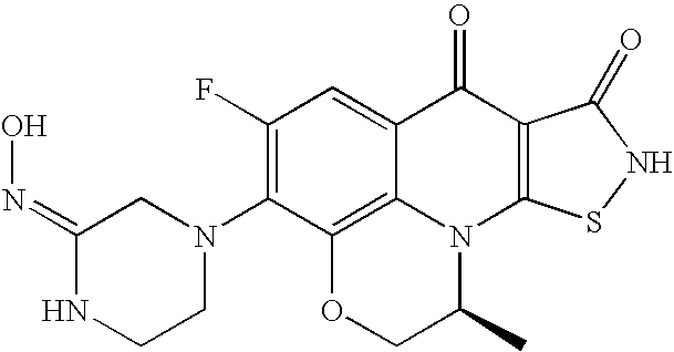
N1(C2=C(F)C=C3C4=C2OCC(C)N4C2=C(C3=O)C(=O)NS2)CC(=NO)NCC1
